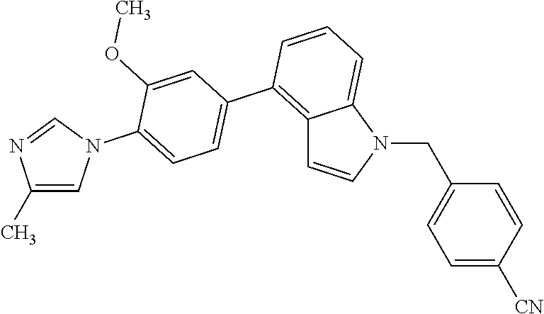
C12=C(C3=CC=C(N4C=C(C)N=C4)C(OC)=C3)C=CC=C1N(CC1=CC=C([CN])C=C1)C=C2
